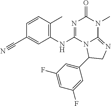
C1=CC(C)=C(NC2=NC(=O)N(C)C3=NCC(C4=CC(F)=CC(F)=C4)N23)C=C1C#N
